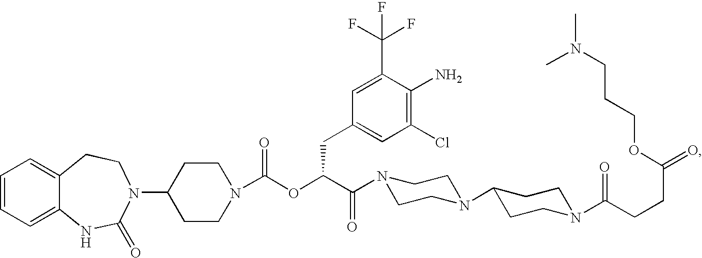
C1=CC=C2C(=C1)CCN(C1CCN(C(OC(C(=O)N3CCN(C4CCN(C(CCC(=O)OCCCN(C)C)=O)CC4)CC3)CC3=CC(Cl)=C(N)C(C(F)(F)F)=C3)=O)CC1)C(=O)N2
